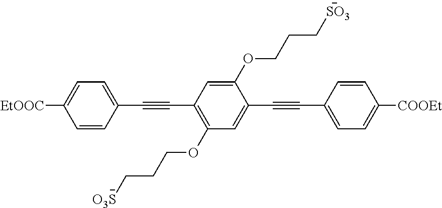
C1([EtOOC])=CC=C(C#CC2=C(OCCC[O3S])C=C(C#CC3=CC=C([COOEt])C=C3)C(OCCC[SO3])=C2)C=C1
